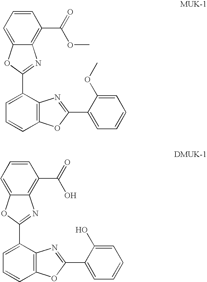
C1=CC=C2C(=C1C(OC)=O)N=C(C1=CC=CC3=C1N=C(C1=CC=CC=C1OC)O3)O2.C1=CC=C2C(=C1C(O)=O)N=C(C1=CC=CC3=C1N=C(C1=CC=CC=C1O)O3)O2
